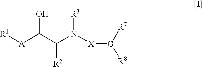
[R1][A]C(C(N([X][G]([R7])[R8])[R3])[R2])O
